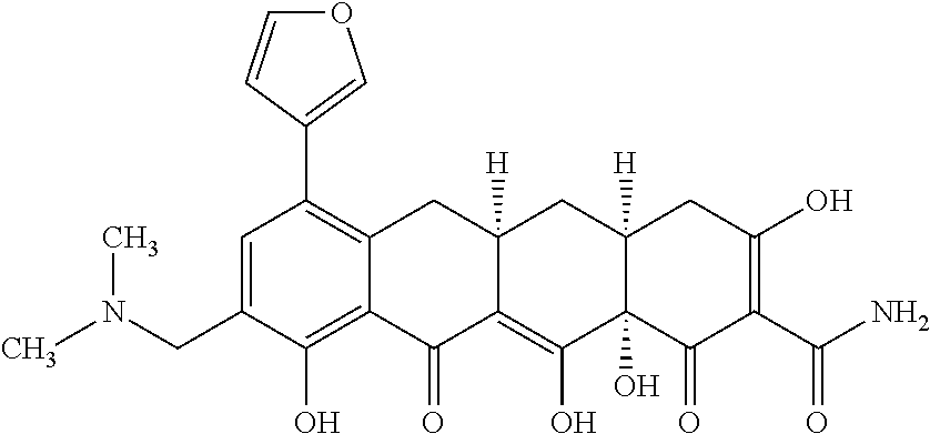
C1=C(CN(C)C)C(O)=C2C(=C1C1=COC=C1)CC1([H])C(=C(O)C3(O)C([H])(C1)CC(O)=C(C(N)=O)C3=O)C2=O
